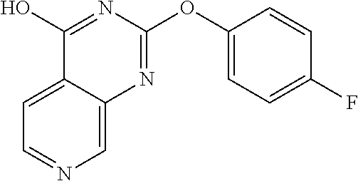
C1=C2C(=CN=C1)N=C(OC1=CC=C(F)C=C1)N=C2O
